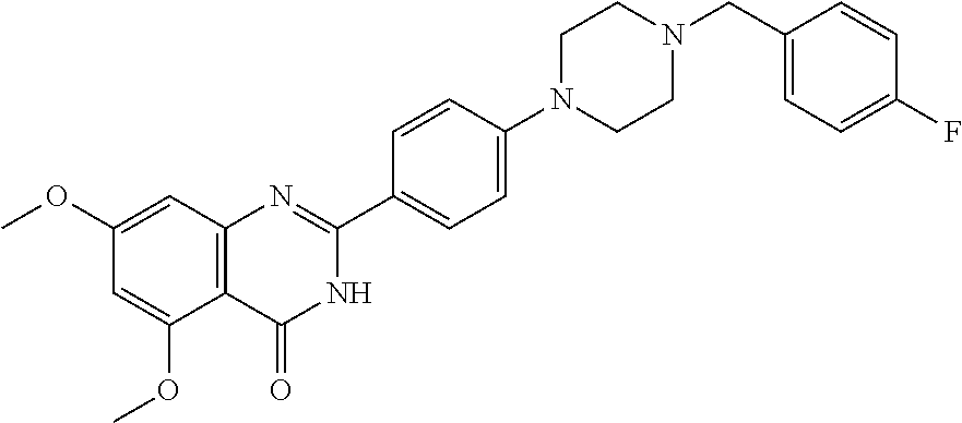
C12=C(C=C(OC)C=C1OC)N=C(C1=CC=C(N3CCN(CC4=CC=C(F)C=C4)CC3)C=C1)NC2=O
